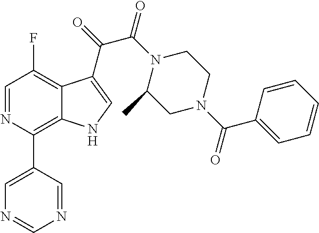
C1=NC(C2=CN=CN=C2)=C2C(=C1F)C(C(=O)C(N1C(C)CN(C(C3=CC=CC=C3)=O)CC1)=O)=CN2
